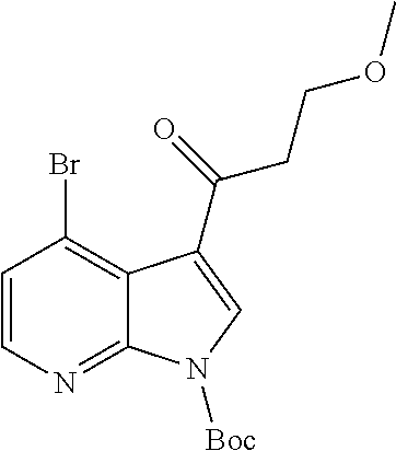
C1=CC(Br)=C2C(=N1)N([Boc])C=C2C(=O)CCOC
